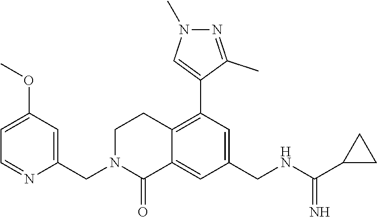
C1(OC)=CC=NC(CN2C(=O)C3=CC(CNC(C4CC4)=N)=CC(C4=CN(C)N=C4C)=C3CC2)=C1
